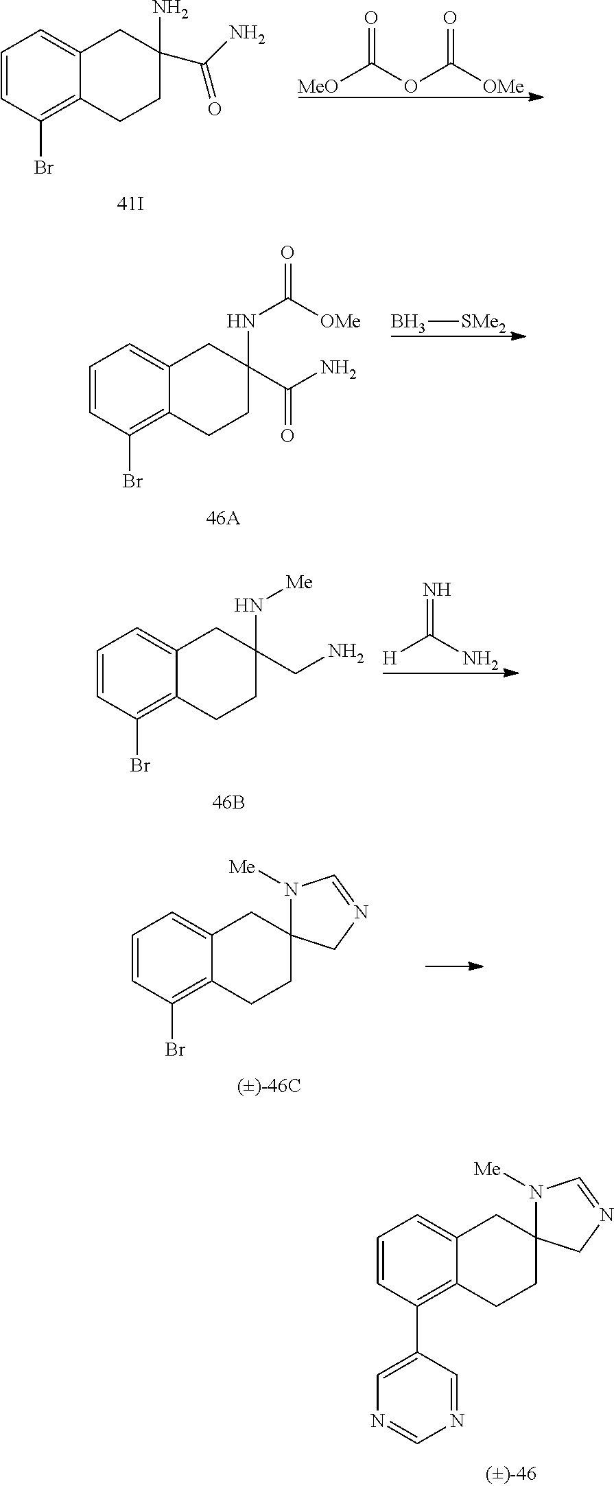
C1=CC(Br)=C2C(=C1)CC(C(N)=O)(NC([OMe])=O)CC2.B[SMe2].C1=CC(Br)=C2C(=C1)CC1(CC2)N([Me])C=NC1.C1=CC(Br)=C2C(=C1)CC(N)(C(N)=O)CC2.[MeO]C(OC([OMe])=O)=O.C1=CC(C2=CN=CN=C2)=C2C(=C1)CC1(CC2)N([Me])C=NC1.[H]C(N)=N.C1=CC(Br)=C2C(=C1)CC(N[Me])(CN)CC2
